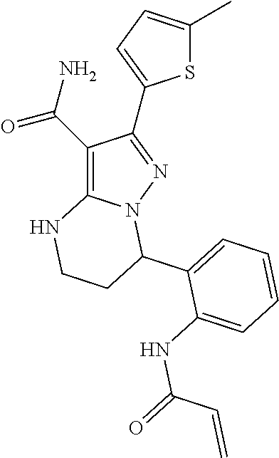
C1(C(N)=O)=C2N(N=C1C1=CC=C(C)S1)C(C1=CC=CC=C1NC(=O)C=C)CCN2
